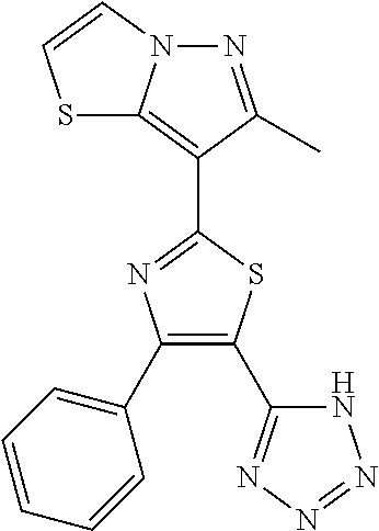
N1=C(C)C(C2=NC(C3=CC=CC=C3)=C(C3=NN=NN3)S2)=C2N1C=CS2
